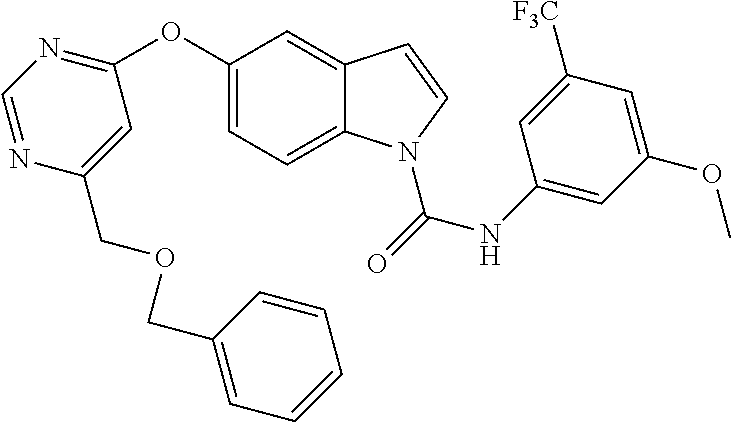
C1(OC2=NC=NC(COCC3=CC=CC=C3)=C2)=CC=C2C(=C1)C=CN2C(NC1=CC(OC)=CC([F3C])=C1)=O
